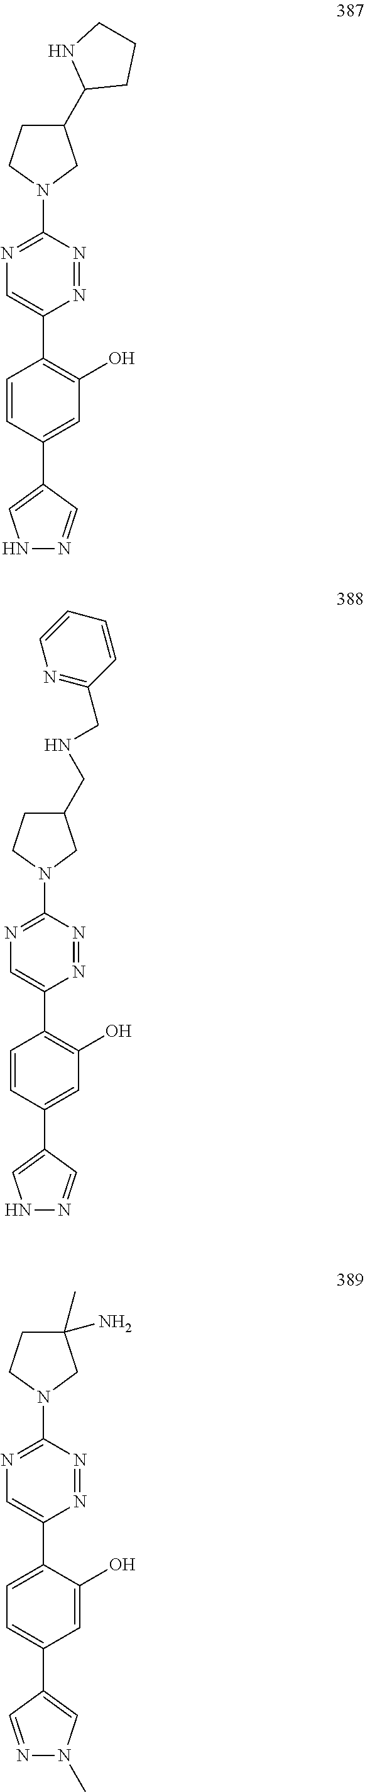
N1=NC(N2CC(C3CCCN3)CC2)=NC=C1C1=C(O)C=C(C2=CNN=C2)C=C1.N1=NC(N2CC(CNCC3=NC=CC=C3)CC2)=NC=C1C1=C(O)C=C(C2=CNN=C2)C=C1.N1=NC(N2CC(C)(N)CC2)=NC=C1C1=CC=C(C2=CN(C)N=C2)C=C1O
